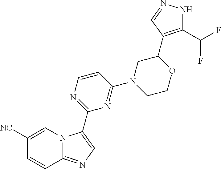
C12=NC=C(C3=NC=CC(N4CC(C5=C(C(F)F)NN=C5)OCC4)=N3)N1C=C([NC])C=C2
